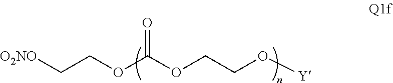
[O2NO]CCOC(OCCO[Y])=O
